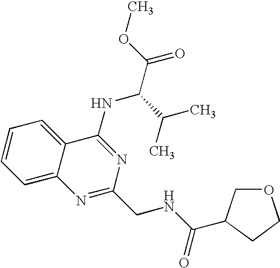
C1=CC=C2C(=C1)C(NC(C(C)C)C(=O)OC)=NC(CNC(=O)C1COCC1)=N2
